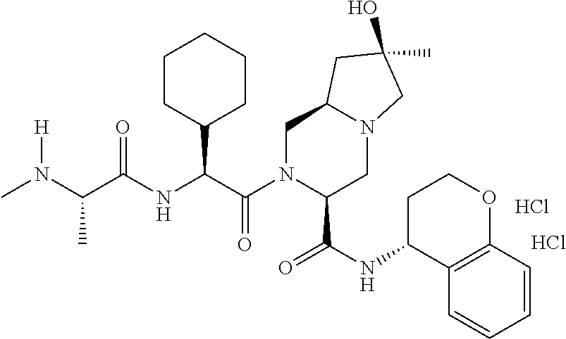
C1N(C(C(NC(C(N(C)[H])C)=O)C2CCCCC2)=O)C(C(NC2C3=C(OCC2)C=CC=C3)=O)CN2C1CC(C)(O)C2.Cl.Cl
